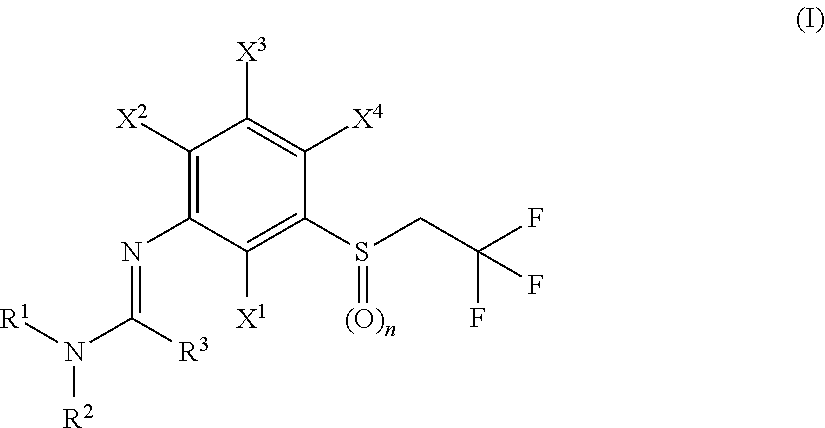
[(O)n]=S(C1=C([X1])C(N=C(N([R1])[R2])[R3])=C([X2])C([X3])=C1[X4])CC(F)(F)F
